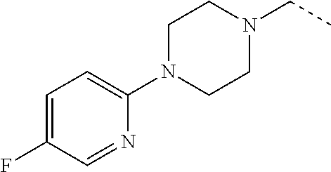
C1(N2CCN(CC)CC2)=CC=C(F)C=N1
